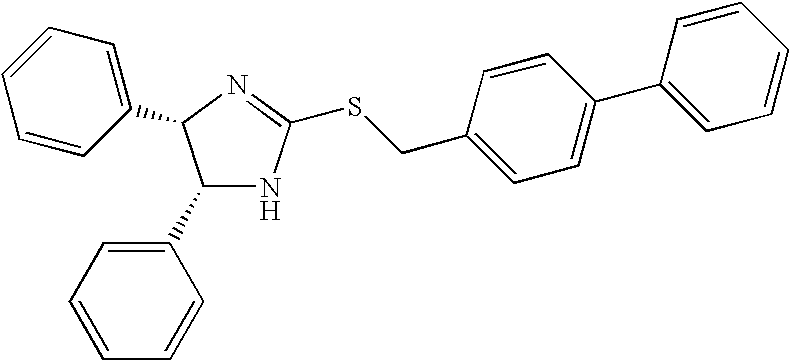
C1(C2=CC=CC=C2)NC(SCC2=CC=C(C3=CC=CC=C3)C=C2)=NC1C1=CC=CC=C1
